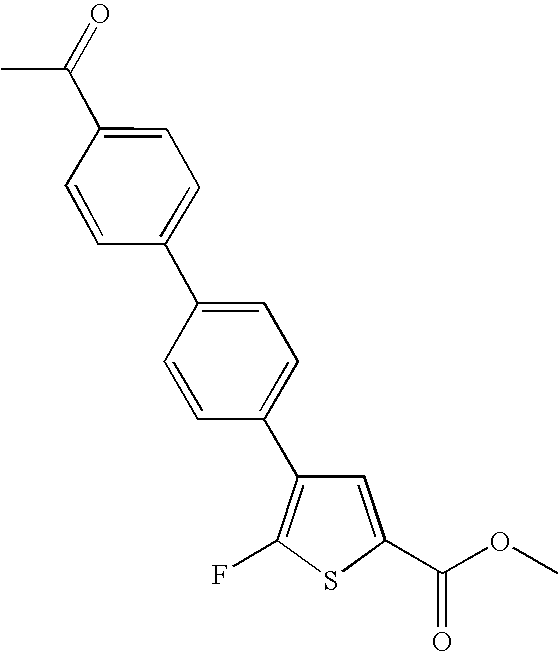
C1=C(C(OC)=O)SC(F)=C1C1=CC=C(C2=CC=C(C(=O)C)C=C2)C=C1
